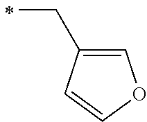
C(C1=COC=C1)C
